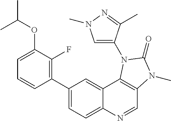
C1(C2=CC=C3C(=C2)C2=C(C=N3)N(C)C(=O)N2C2=CN(C)N=C2C)=C(F)C(OC(C)C)=CC=C1
